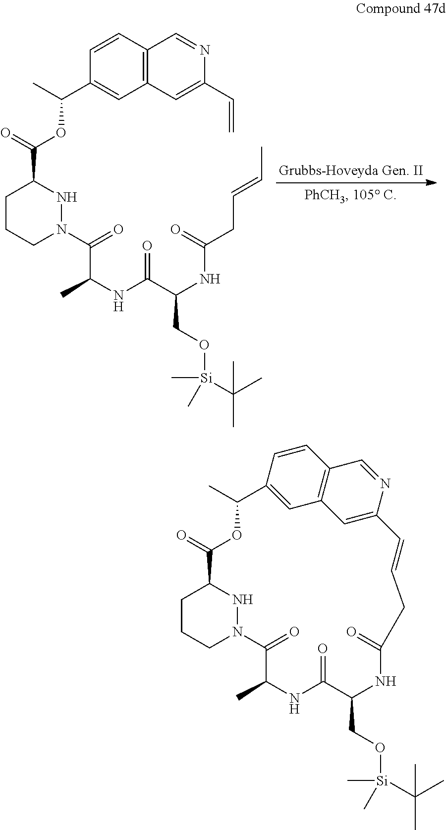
C1CCN(C(C(C)NC(=O)C(NC(CC=CC)=O)CO[Si](C)(C(C)(C)C)C)=O)NC1C(=O)OC(C1=CC2=C(C=C1)C=NC(C=C)=C2)C.C1CCN2NC1C(=O)OC(C)C1=CC3=C(C=C1)C=NC(=C3)C=CCC(=O)NC(CO[Si](C(C)(C)C)(C)C)C(=O)NC(C)C2=O
